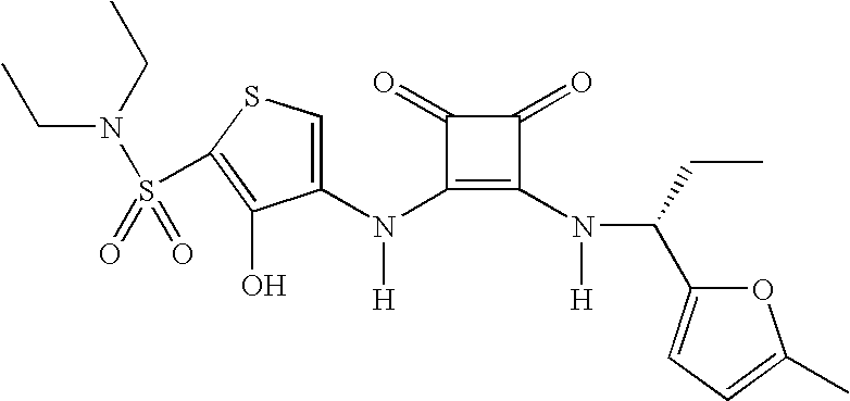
C1(N(C2=C(N(C(C3=CC=C(C)O3)CC)[H])C(=O)C2=O)[H])=CSC(S(N(CC)CC)(=O)=O)=C1O
